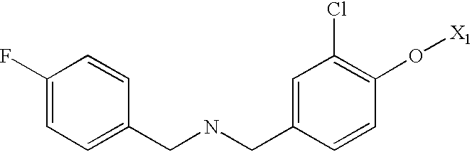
C(NCC1=CC(Cl)=C(O[X1])C=C1)C1=CC=C(F)C=C1
